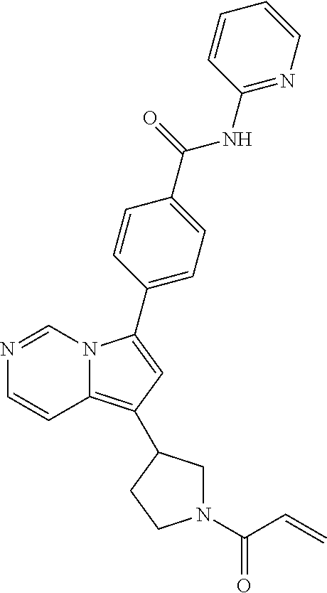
C12=C(C3CN(C(C=C)=O)CC3)C=C(C3=CC=C(C(=O)NC4=NC=CC=C4)C=C3)N1C=NC=C2
